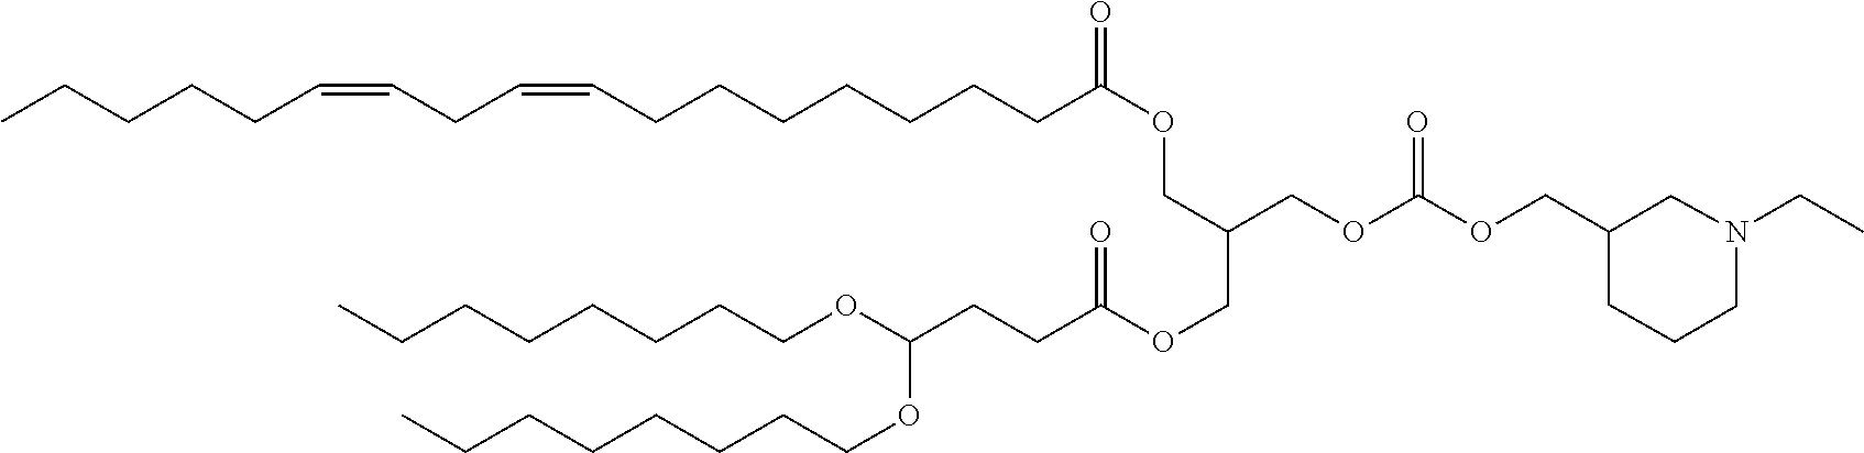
C(CCCCOC(CCC(=O)OCC(COC(CCCCCCCC=CCC=CCCCCC)=O)COC(OCC1CCCN(CC)C1)=O)OCCCCCCCC)CCC
